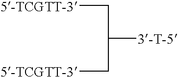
[5-TCGTT-3]CC([3-T-5])C[5-TCGTT-3]
